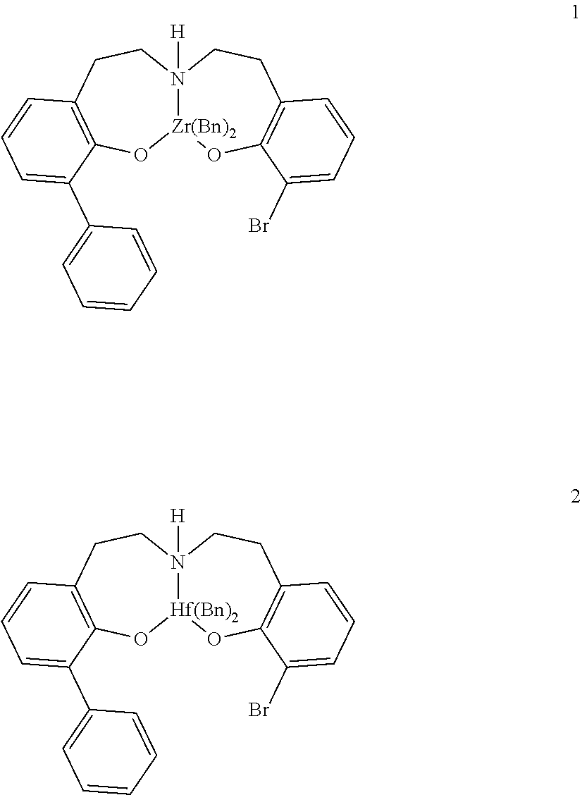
[Zr(Bn)2]12N([H])(CCC3=C(O1)C(C1=CC=CC=C1)=CC=C3)CCC1=C(O2)C(Br)=CC=C1.[Hf(Bn)2]12N([H])(CCC3=C(O1)C(C1=CC=CC=C1)=CC=C3)CCC1=C(O2)C(Br)=CC=C1
